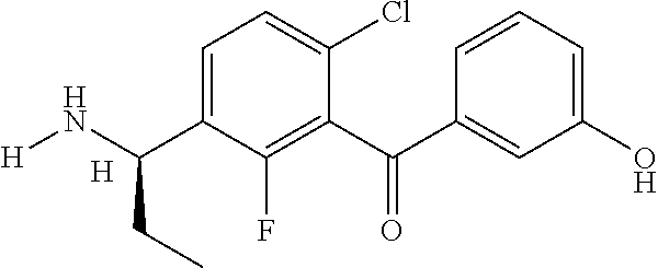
[H].C1=C(C(N[H])CC)C(F)=C(C(=O)C2=CC(O)=CC=C2)C(Cl)=C1
